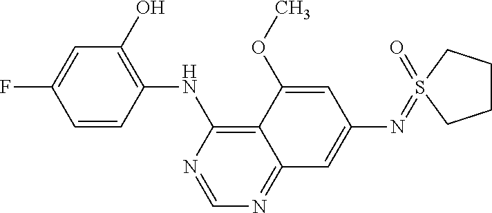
C1=CC(NC2=C3C(=NC=N2)C=C(N=S2(=O)CCCC2)C=C3OC)=C(O)C=C1F
